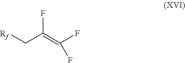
[Rf]CC(=C(F)F)F
